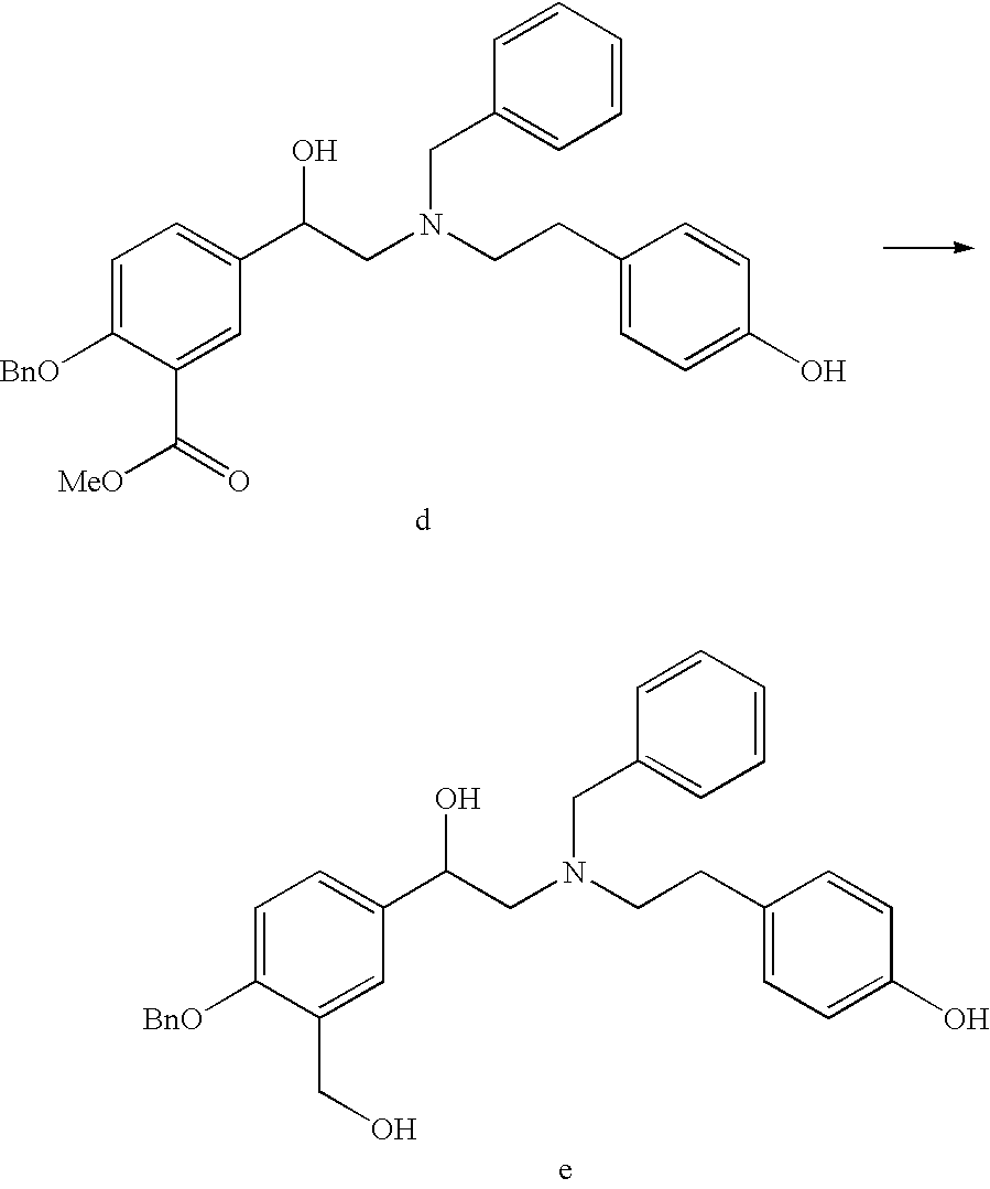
C1=C(CCN(CC2=CC=CC=C2)CC(C2=CC=C([BnO])C(CO)=C2)O)C=CC(O)=C1.C1=C(CCN(CC2=CC=CC=C2)CC(C2=CC=C([BnO])C(C(=O)[MeO])=C2)O)C=CC(O)=C1
